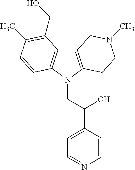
C12=C(N(CC(C3=CC=NC=C3)O)C3=C1C(CO)=C(C)C=C3)CCN(C)C2
